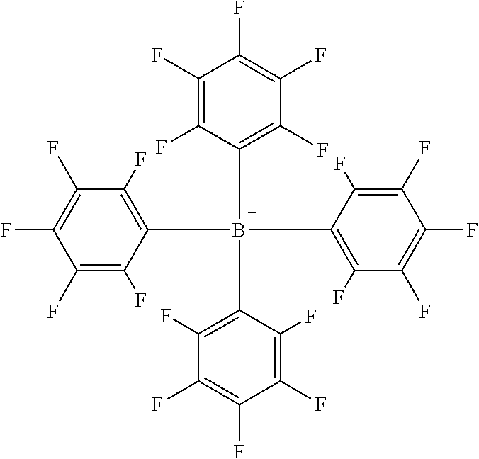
C1(F)=C(F)C(F)=C(F)C(F)=C1B(C1=C(F)C(F)=C(F)C(F)=C1F)(C1=C(F)C(F)=C(F)C(F)=C1F)C1=C(F)C(F)=C(F)C(F)=C1F
